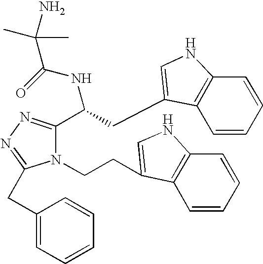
N1(CCC2=CNC3=C2C=CC=C3)C(C(CC2=CNC3=C2C=CC=C3)NC(=O)C(C)(C)N)=NN=C1CC1=CC=CC=C1
